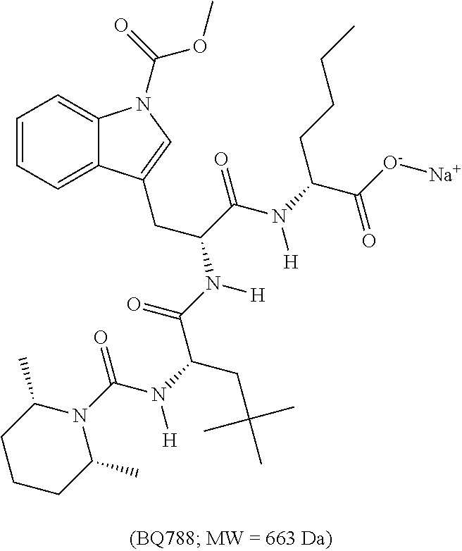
C1=CC=C2C(=C1)N(C(OC)=O)C=C2CC(N(C(=O)C(N([H])C(=O)N1C(C)CCCC1C)CC(C)(C)C)[H])C(=O)N(C(CCCC)C(=O)[O-][Na])[H]
